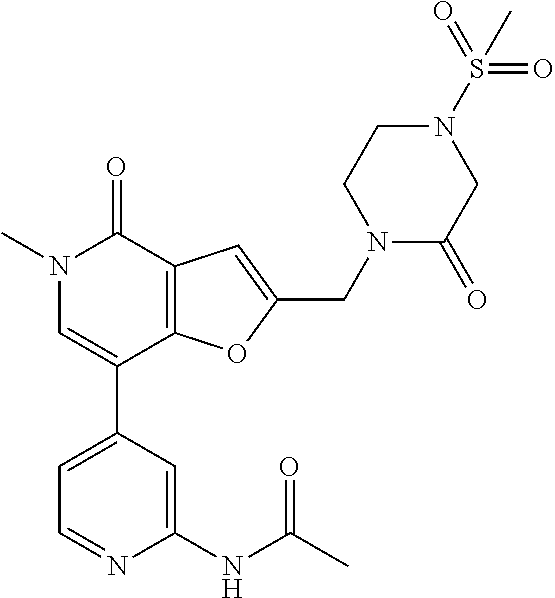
C1(NC(C)=O)=CC(C2=CN(C)C(=O)C3=C2OC(CN2C(=O)CN(S(=O)(=O)C)CC2)=C3)=CC=N1
